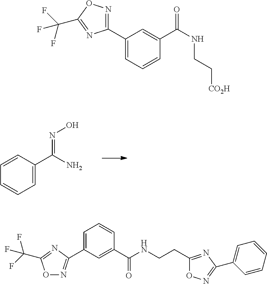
C1=CC(C(N)=NO)=CC=C1.C1(C2=CC=CC(C(=O)NCC[CO2H])=C2)=NOC(C(F)(F)F)=N1.O1N=C(C2=CC=CC(C(=O)NCCC3=NC(C4=CC=CC=C4)=NO3)=C2)N=C1C(F)(F)F
